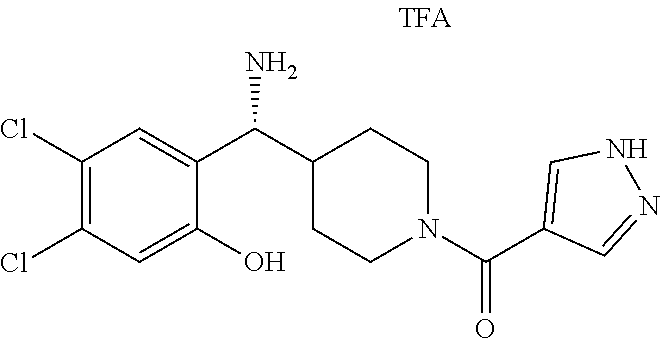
C1(O)=CC(Cl)=C(Cl)C=C1C(N)C1CCN(C(C2=CNN=C2)=O)CC1
